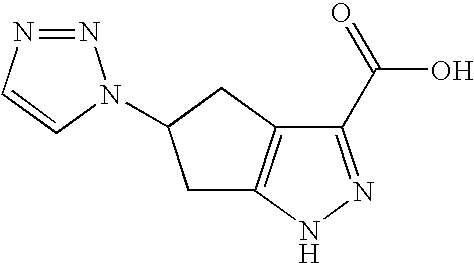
C1(C(=O)O)=NNC2=C1CC(N1N=NC=C1)C2
